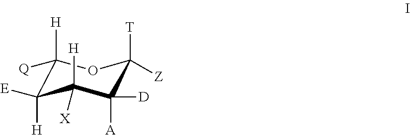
C1([H])([Q])C([E])([H])C([H])([X])C([A])([D])C([T])([Z])O1
